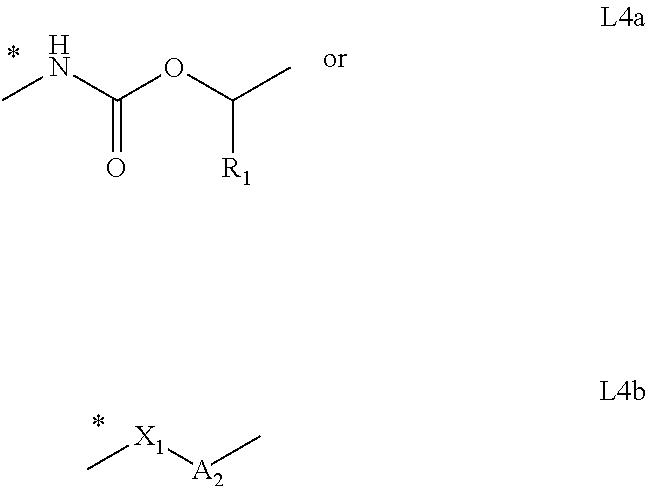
CNC(OC(C)[R1])=O.C[X1][A2]C
